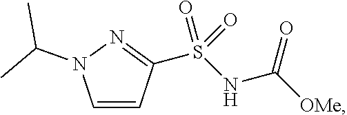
C1=CC(S(NC([OMe])=O)(=O)=O)=NN1C(C)C
